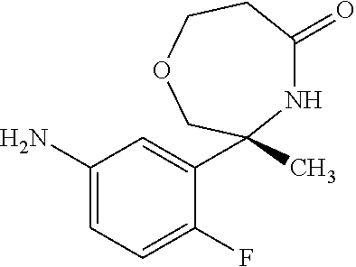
C1(N)=CC=C(F)C(C2(C)NC(=O)CCOC2)=C1
